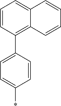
C1=CC(C2=C3C(=CC=C2)C=CC=C3)=CC=C1*
